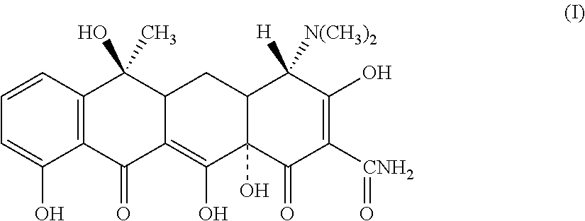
C12=C(C=CC=C1O)C(O)(C)C1C(=C(O)C3(O)C(C1)C([H])([N(CH3)2])C(O)=C([CNH2]=O)C3=O)C2=O
